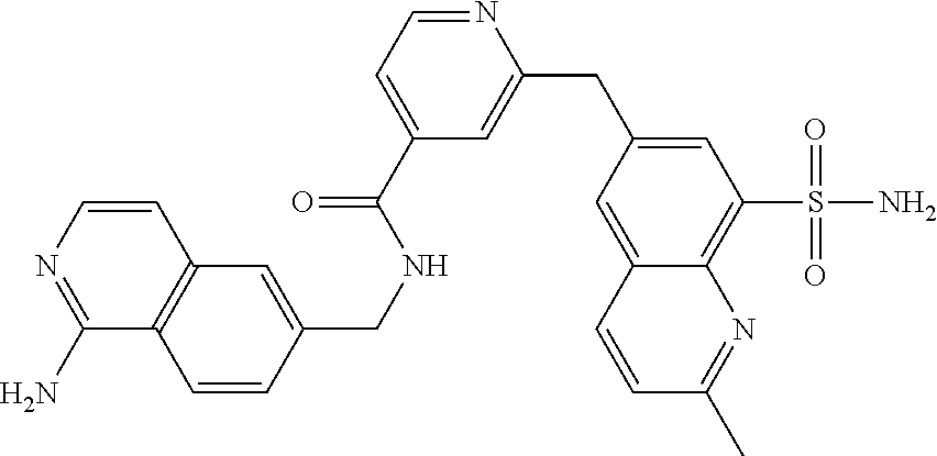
C12=C(C=CC(CNC(C3=CC=NC(CC4=CC(S(N)(=O)=O)=C5C(=C4)C=CC(C)=N5)=C3)=O)=C1)C(N)=NC=C2
